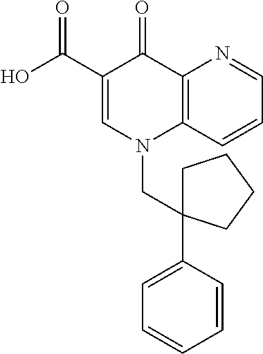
C1(C(O)=O)=CN(CC2(C3=CC=CC=C3)CCCC2)C2=C(C1=O)N=CC=C2
